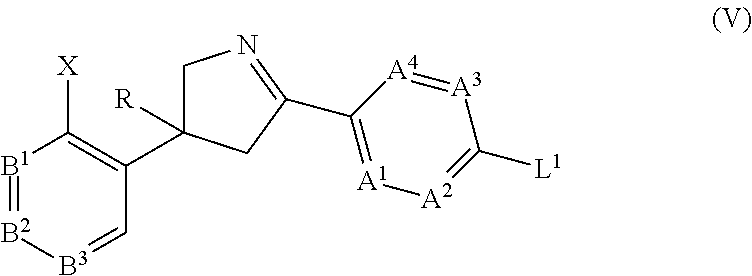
[B1]1=[B2][B3]=CC(C2([R])CN=C(C3=[A1][A2]=C([L1])[A3]=[A4]3)C2)=C1[X]
